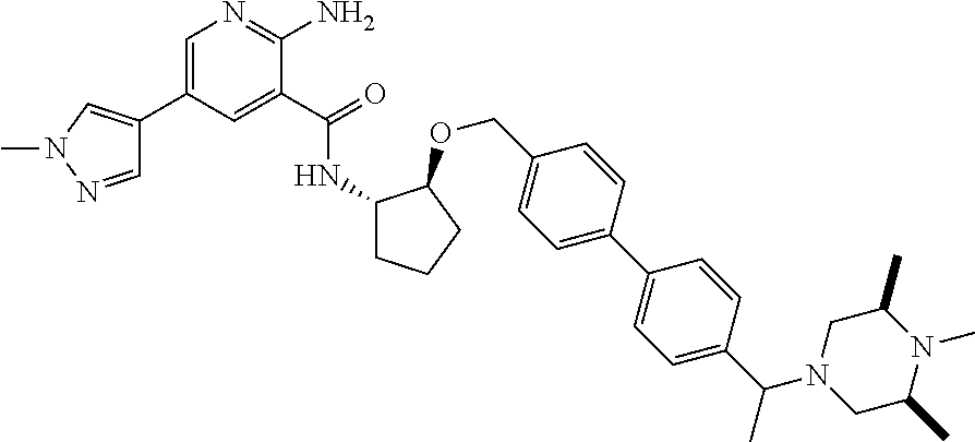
C1(C(=O)NC2CCCC2OCC2=CC=C(C3=CC=C(C(N4CC(C)N(C)C(C)C4)C)C=C3)C=C2)=CC(C2=CN(C)N=C2)=CN=C1N
